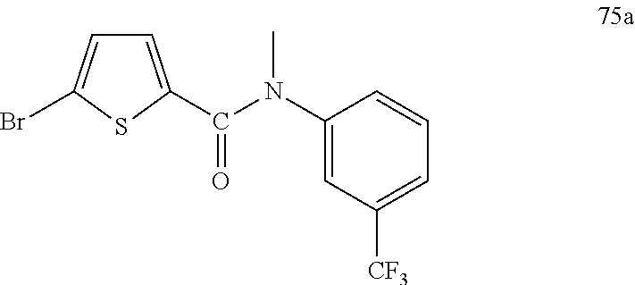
C1=C(C(N(C2=CC([CF3])=CC=C2)C)=O)SC(Br)=C1
